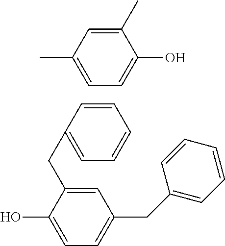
C1(C)=CC(C)=CC=C1O.C1=C(CC2=CC=CC=C2)C(O)=CC=C1CC1=CC=CC=C1
